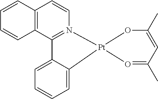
C1=CC2=C(C=C1)C1=N(C=C2)[Pt]2(C3=CC=CC=C13)OC(C)=CC(C)=O2
